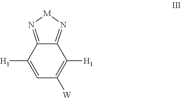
C12=N[M]N=C1C([H1])=C([W])C=C2[H1]
